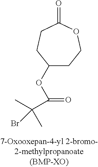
C1(OC(=O)C(C)(C)Br)CCOC(=O)CC1
